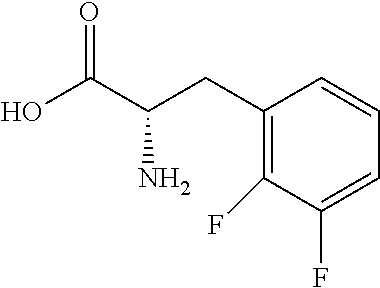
C1(F)=CC=CC(CC(C(O)=O)N)=C1F
